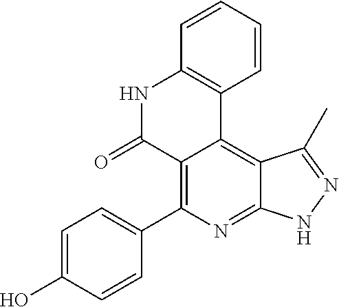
C1=C(O)C=CC(C2=C3C(=C4C(=N2)NN=C4C)C2=C(NC3=O)C=CC=C2)=C1
